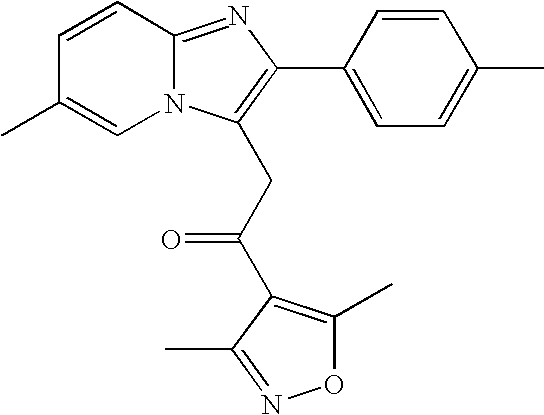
C1=CC2=NC(C3=CC=C(C)C=C3)=C(CC(=O)C3=C(C)ON=C3C)N2C=C1C
